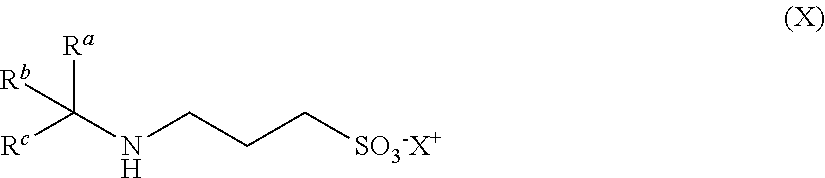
[Rc]C(NCCC[SO3-X+])([Ra])[Rb]
